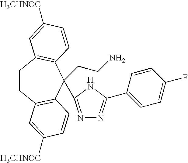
C1CC2=C(C=CC([H3CHNOC])=C2)C(CCN)(C2=NN=C(C3=CC=C(F)C=C3)N2)C2=C1C=C([H3CHNOC])C=C2
